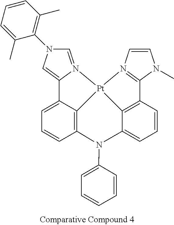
C1=C2C3=C(C=C1)N(C1=CC=CC=C1)C1=CC=CC4=C1[Pt]3(N1=CN(C3=C(C)C=CC=C3C)C=C21)N1=C4N(C)C=C1
